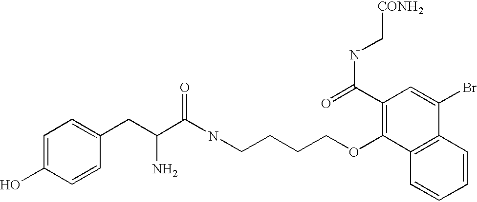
C1(CC(C(NCCCCOC2=C(C(=O)NC[CONH2])C=C(Br)C3=C2C=CC=C3)=O)N)=CC=C(O)C=C1
